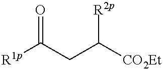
[R1p]C(CC([CO2Et])[R2p])=O
